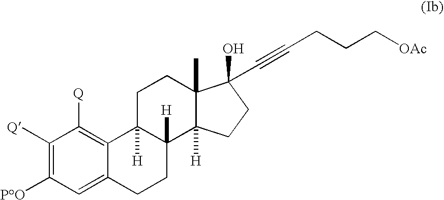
C1([Q])=C([PO])C=C2C(=C1[Q])C1([H])C([H])(CC2)C2([H])C(C)(CC1)C(O)(C#CCCC[OAc])CC2
